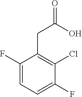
C1(CC(O)=O)=C(Cl)C(F)=CC=C1F
